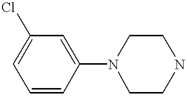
C1=C(Cl)C=C(N2CCNCC2)C=C1
